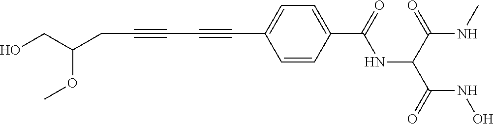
C(C#CC#CC1=CC=C(C(=O)NC(C(NC)=O)C(=O)NO)C=C1)C(CO)OC
